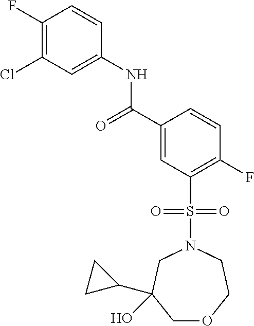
C1(F)=C(Cl)C=C(NC(C2=CC(S(=O)(=O)N3CC(O)(C4CC4)COCC3)=C(F)C=C2)=O)C=C1
